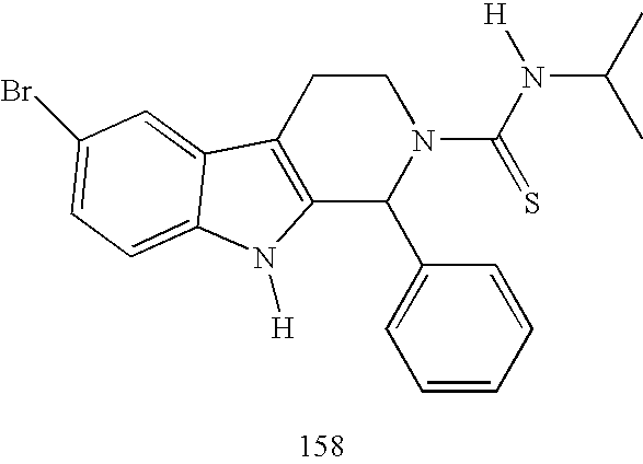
C1CC2=C(C(C3=CC=CC=C3)N1C(N([H])C(C)C)=S)N([H])C1=CC=C(Br)C=C21
